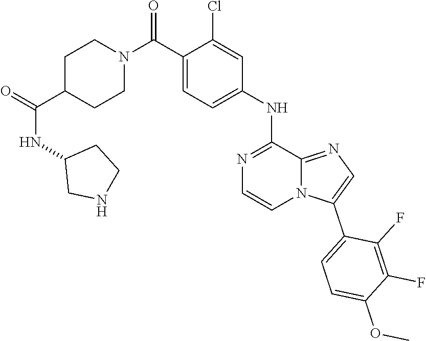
C12=NC=C(C3=CC=C(OC)C(F)=C3F)N1C=CN=C2NC1=CC=C(C(N2CCC(C(=O)NC3CCNC3)CC2)=O)C(Cl)=C1
